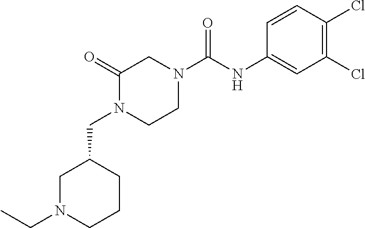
C1N(C(NC2=CC(Cl)=C(Cl)C=C2)=O)CC(=O)N(CC2CN(CC)CCC2)C1
